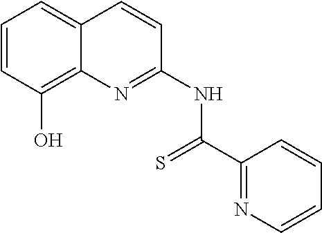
C1=CC(O)=C2C(=C1)C=CC(NC(C1=NC=CC=C1)=S)=N2
